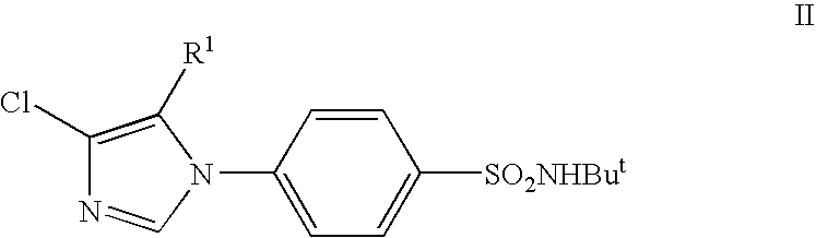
C1(Cl)=C([R1])N(C2=CC=C([SO2NHBut])C=C2)C=N1
